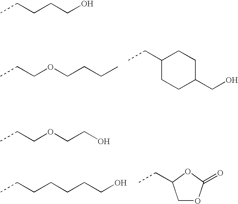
CCCOCCCC.C1(CC)CCC(CO)CC1.CCCCCCCO.C1OC(=O)OC1CC.CCCCCO.CCCOCCO
